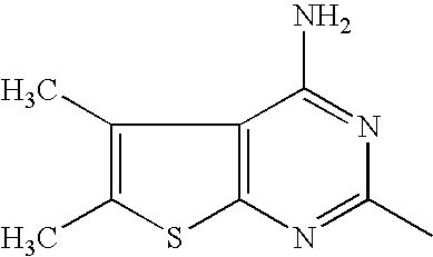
C12=C(N=C(C)N=C1N)SC(C)=C2C
